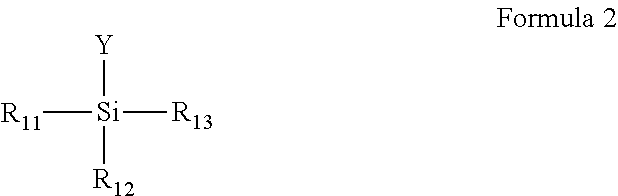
[R11][Si]([Y])([R13])[R12]
